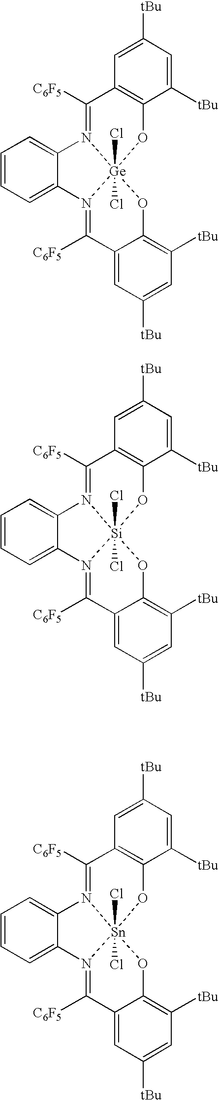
C1=C([tBu])C=C([tBu])C2=C1C([C6F5])=N1[Ge]3(Cl)(Cl)(O2)N(=C([C6F5])C2=CC([tBu])=CC([tBu])=C2O3)C2=CC=CC=C12.C1=C([tBu])C=C([tBu])C2=C1C([C6F5])=N1[Si]3(Cl)(Cl)(O2)N(=C([C6F5])C2=CC([tBu])=CC([tBu])=C2O3)C2=CC=CC=C12.C1=C([tBu])C=C([tBu])C2=C1C([C6F5])=N1[Sn]3(Cl)(Cl)(O2)N(=C([C6F5])C2=CC([tBu])=CC([tBu])=C2O3)C2=CC=CC=C12
